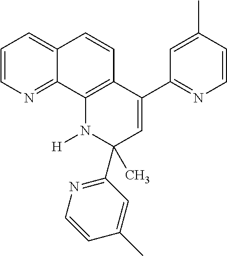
C1=CN=C2C(=C1)C=CC1=C2N([H])C(C)(C2=NC=CC(C)=C2)C=C1C1=NC=CC(C)=C1
